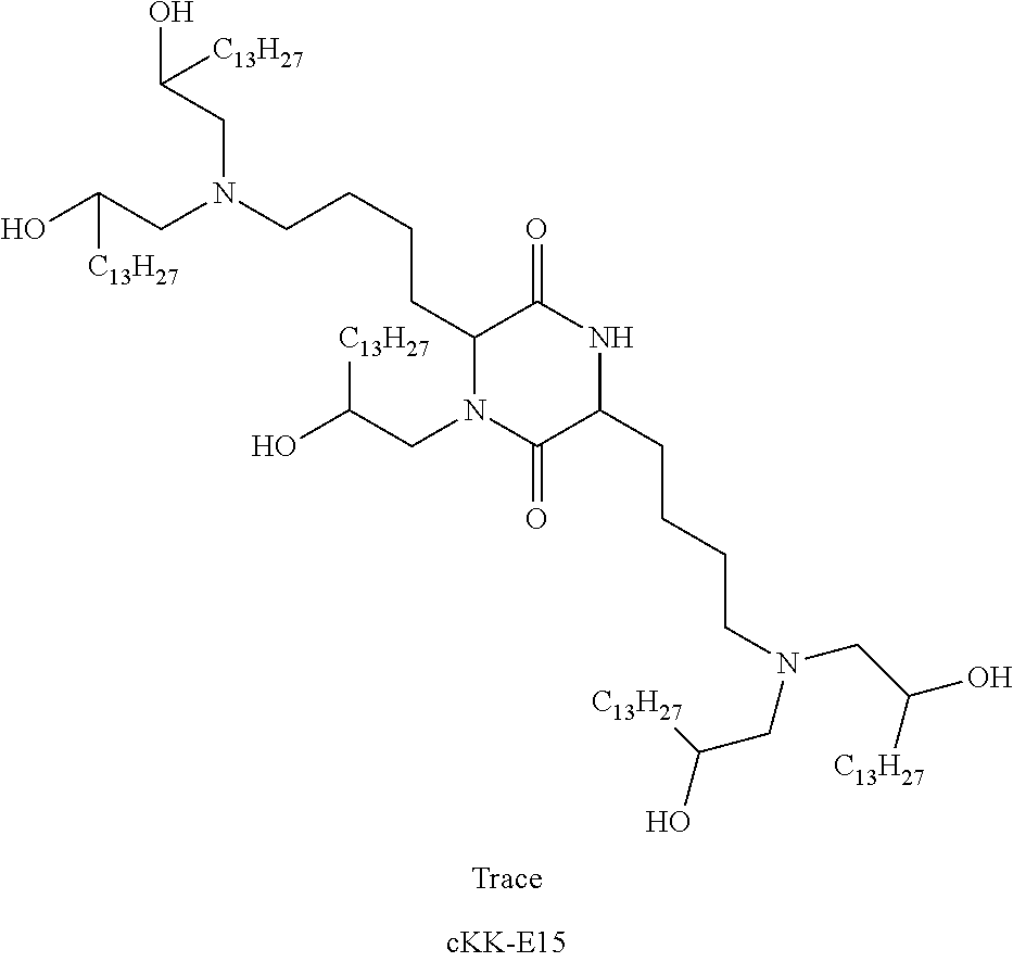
C(CC1NC(=O)C(CCCCN(CC(O)[C13H27])CC(O)[C13H27])N(CC(O)[C13H27])C1=O)CCN(CC([C13H27])O)CC([C13H27])O
